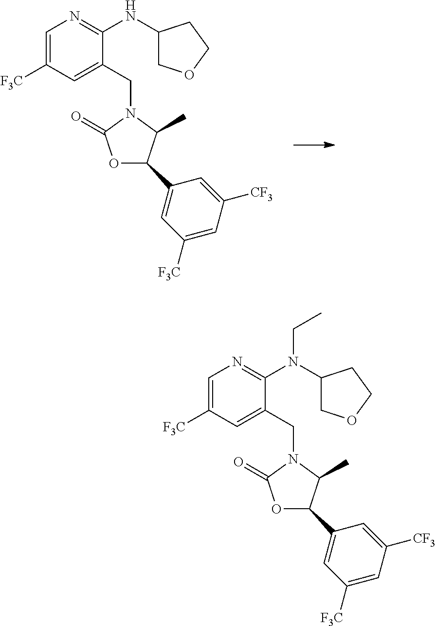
C1=C([F3C])C=C(CN2C(=O)OC(C3=CC([F3C])=CC([CF3])=C3)C2C)C(NC2COCC2)=N1.C1=C([F3C])C=C(CN2C(=O)OC(C3=CC([F3C])=CC([CF3])=C3)C2C)C(N(C2COCC2)CC)=N1
